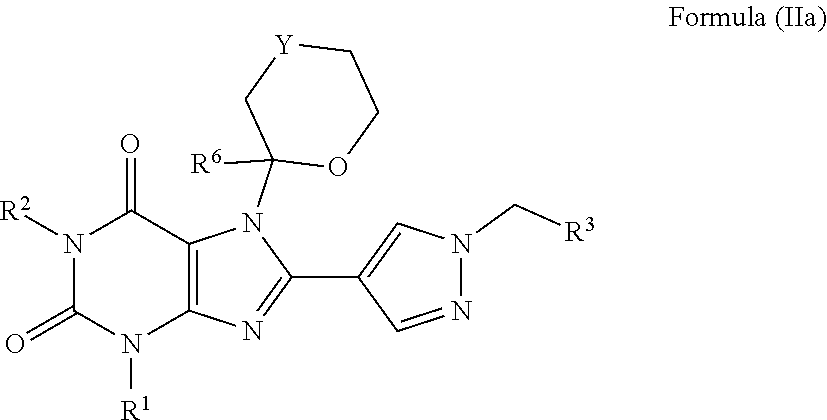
N1([R2])C(=O)N([R1])C2=C(C1=O)N(C1([R6])OCC[Y]C1)C(C1=CN(C[R3])N=C1)=N2
